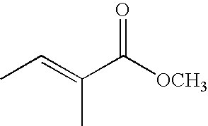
CC=C(C([OCH3])=O)C
